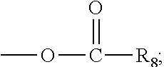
COC([R8])=O
